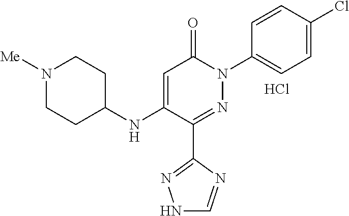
C1(C2=NN(C3=CC=C(Cl)C=C3)C(=O)C=C2NC2CCN([Me])CC2)=NNC=N1.Cl
